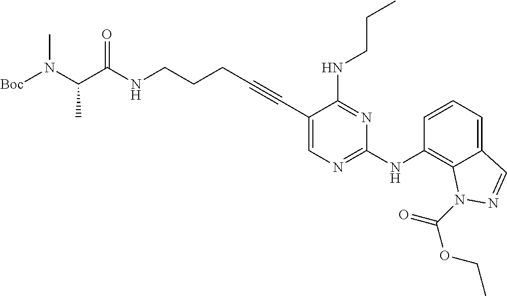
[Boc]N(C(C(NCCCC#CC1=CN=C(NC2=C3C(=CC=C2)C=NN3C(=O)OCC)N=C1NCCC)=O)C)C
